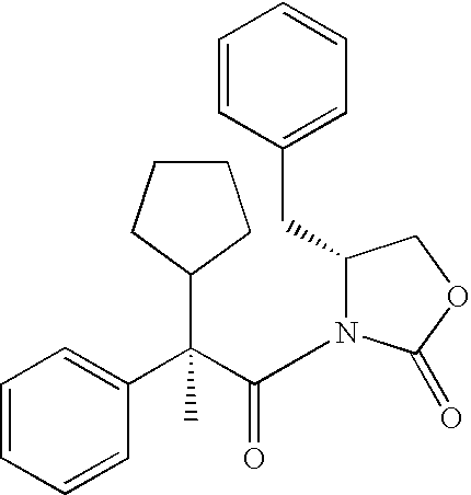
C1=CC=CC(C(C(=O)N2C(CC3=CC=CC=C3)COC2=O)(C2CCCC2)C)=C1
